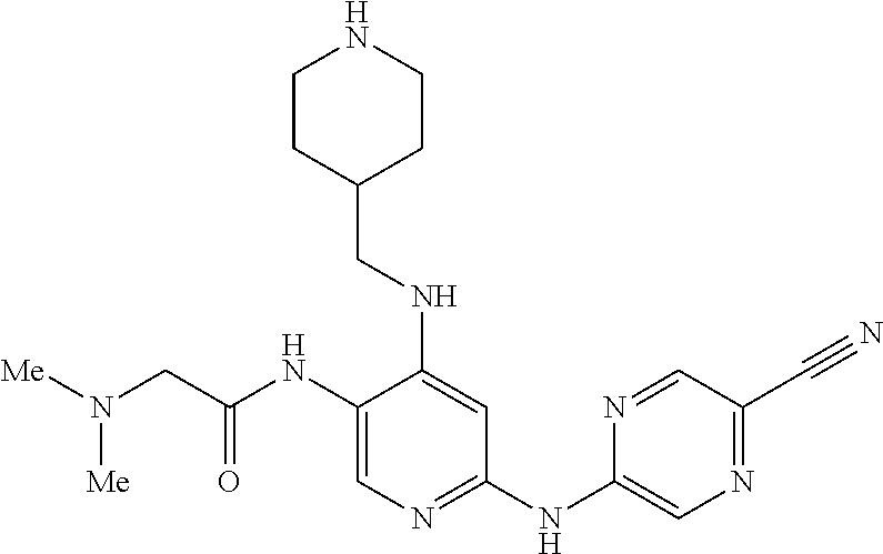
C1(NC(CN([Me])[Me])=O)=CN=C(NC2=CN=C(C#N)C=N2)C=C1NCC1CCNCC1
